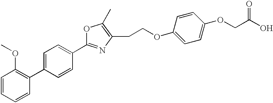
C1=CC=CC(C2=CC=C(C3=NC(CCOC4=CC=C(OCC(=O)O)C=C4)=C(C)O3)C=C2)=C1OC
